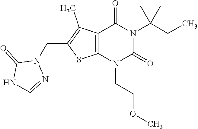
C12=C(N(CCOC)C(=O)N(C3(CC)CC3)C1=O)SC(CN1C(=O)NC=N1)=C2C
